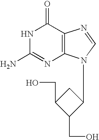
N1C(N)=NC2=C(C1=O)N=CN2C1CC(CO)C1CO
